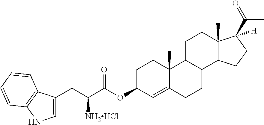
C1C(OC(C(CC2=CNC3=C2C=CC=C3)[NH2HCl])=O)C=C2C(C)(C1)C1C(CC2)C2C(C)(CC1)C(C(=O)C)([H])CC2
